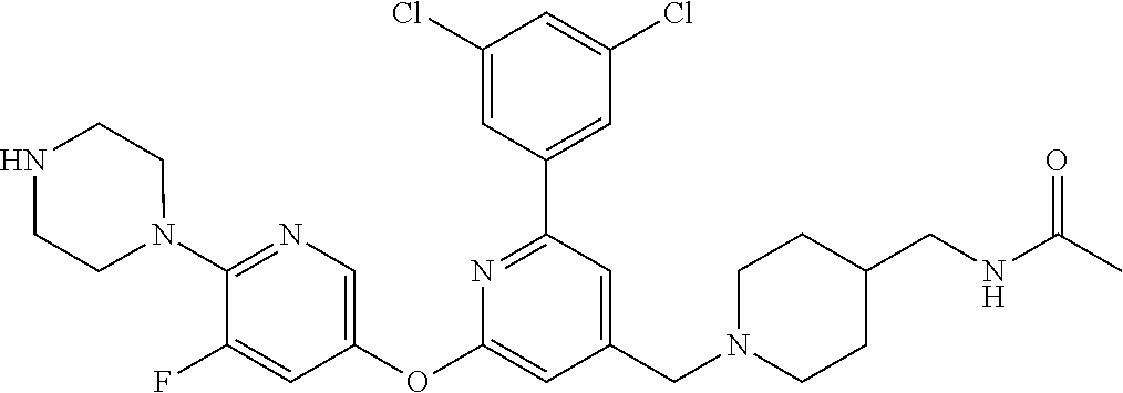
C1(Cl)=CC(C2=NC(OC3=CN=C(N4CCNCC4)C(F)=C3)=CC(CN3CCC(CNC(C)=O)CC3)=C2)=CC(Cl)=C1
